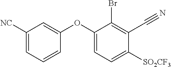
C1([NC])=CC=CC(OC2=CC=C([SO2CF3])C(C#N)=C2Br)=C1
